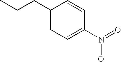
C1(CCC)=CC=C(N(=O)O)C=C1
